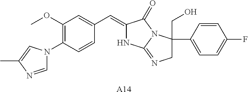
C1=NC(C)=CN1C1=C(OC)C=C(C=C2NC3=NCC(CO)(C4=CC=C(F)C=C4)N3C2=O)C=C1.[A14]
